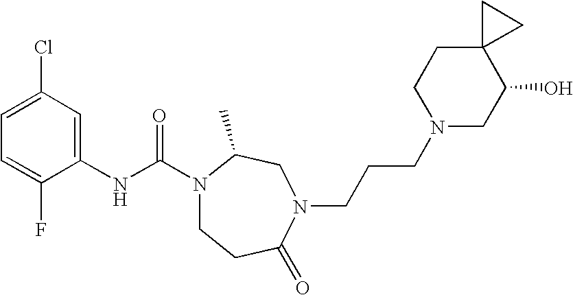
C1(NC(N2CCC(=O)N(CCCN3CC(O)C4(CC3)CC4)CC2C)=O)=CC(Cl)=CC=C1F
